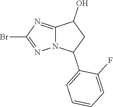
C12=NC(Br)=NN1C(C1=CC=CC=C1F)CC2O
